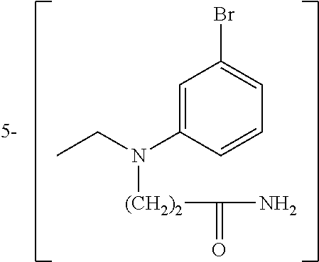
C1=CC(N(CC)[(CH2)2]C(=O)N)=CC(Br)=C1
